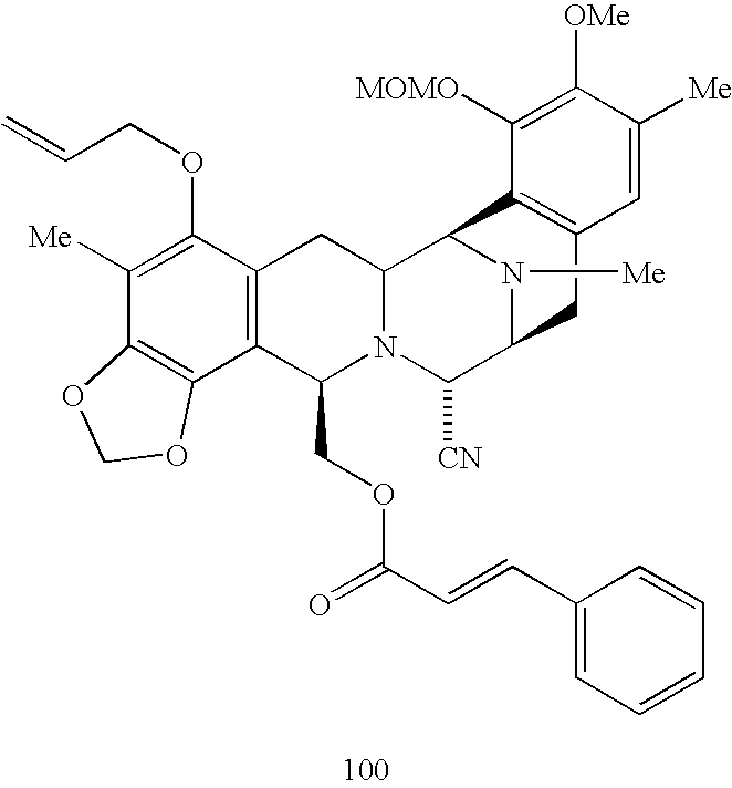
C1([Me])=C(OCC=C)C2=C(C3=C1OCO3)C(COC(C=CC1=CC=CC=C1)=O)N1C(C2)C2N([Me])C(C1[CN])CC1=C2C([MOMO])=C([OMe])C([Me])=C1
